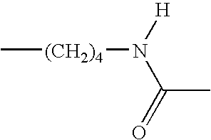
C[(CH2)4]N([H])C(=O)C
